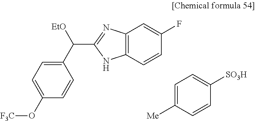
C1(C([EtO])C2=NC3=C(N2)C=CC(F)=C3)=CC=C(O[F3C])C=C1.[Me]C1=CC=C([SO3H])C=C1
